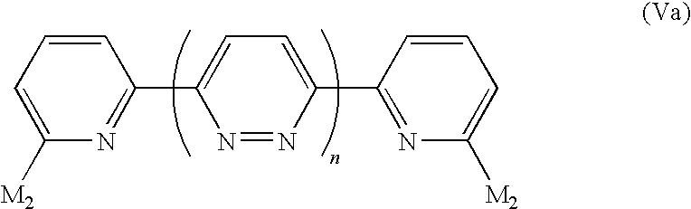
C1=CC=C([M2])N=C1C1=CC=C(C2=NC([M2])=CC=C2)N=N1
